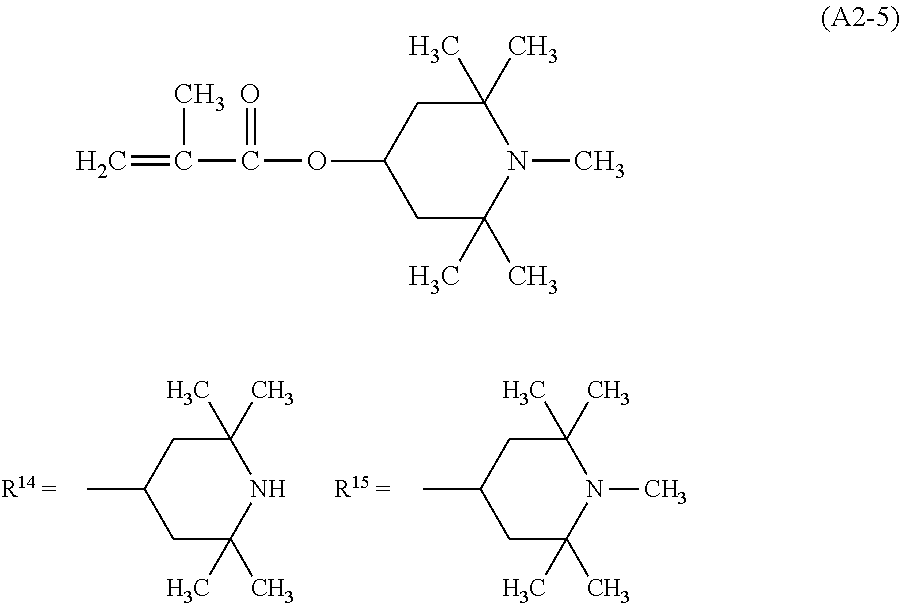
C1C(C)(C)N(C)C(C)(C)CC1C.C1C(C)(C)NC(C)(C)CC1C.C1C(C)(C)N(C)C(C)(C)CC1OC(=O)C(C)=C
